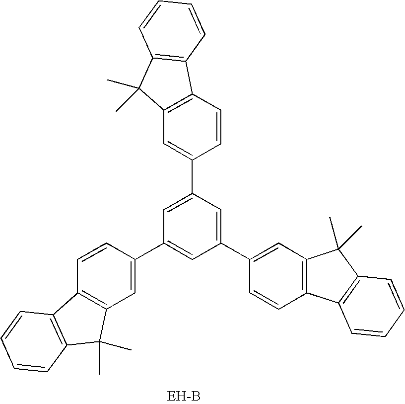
C1=CC2=C(C=C1C1=CC(C3=CC4=C(C=C3)C3=C(C4(C)C)C=CC=C3)=CC(C3=CC4=C(C=C3)C3=C(C4(C)C)C=CC=C3)=C1)C(C)(C)C1=C2C=CC=C1
